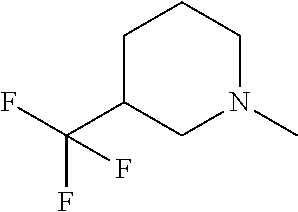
C1C(C(F)(F)F)CN(C)CC1
